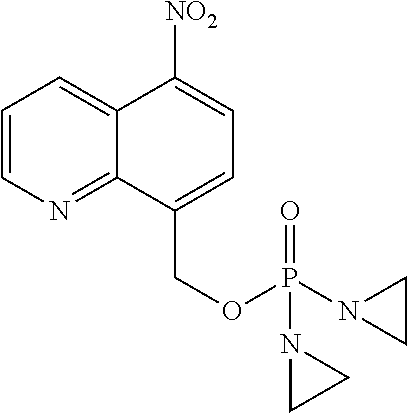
C12=NC=CC=C1C([NO2])=CC=C2COP(=O)(N1CC1)N1CC1
